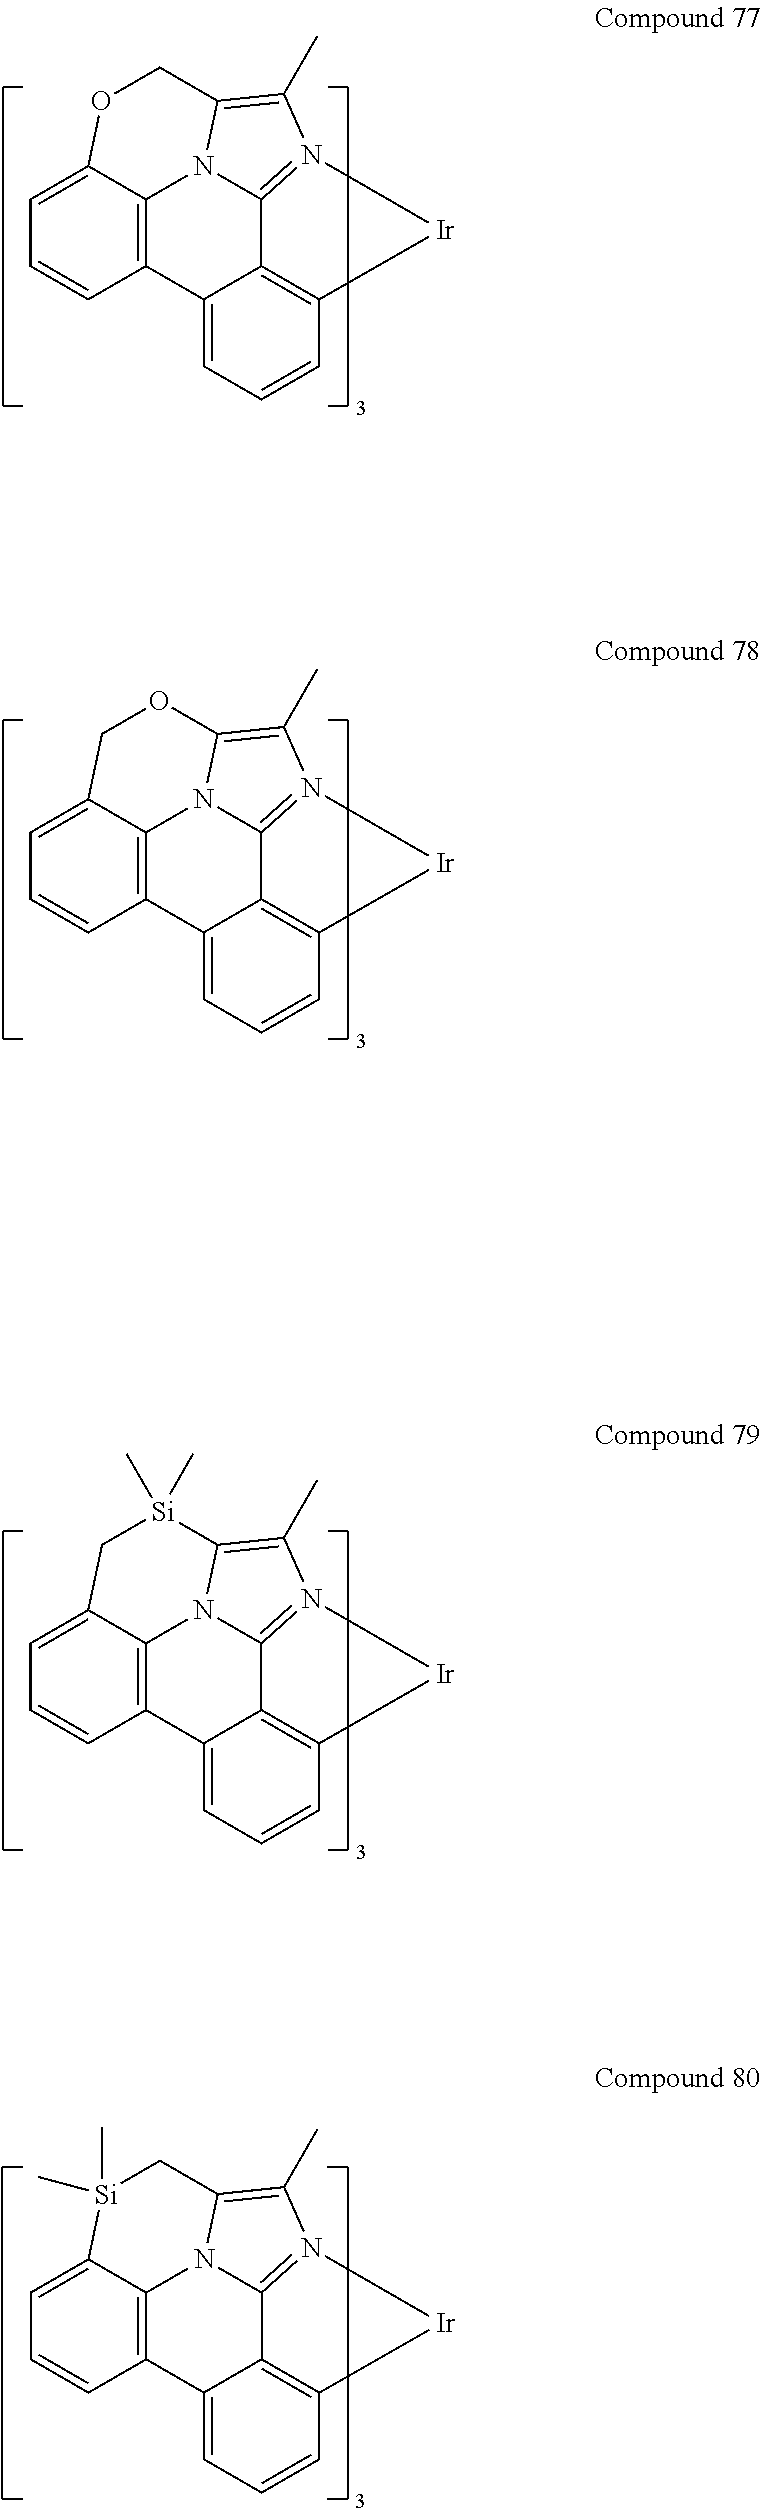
C1=C2C3=C(C=C1)C1=CC=CC4=C1C1=N(C(C)=C(N31)CO2)[Ir]4.C1=C2C3=C(C=C1)C1=CC=CC4=C1C1=N(C(C)=C(N31)OC2)[Ir]4.C1=C2C3=C(C=C1)C1=CC=CC4=C1C1=N(C(C)=C(N31)[Si](C)(C)C2)[Ir]4.C1=C2C3=C(C=C1)C1=CC=CC4=C1C1=N(C(C)=C(N31)C[Si]2(C)C)[Ir]4
